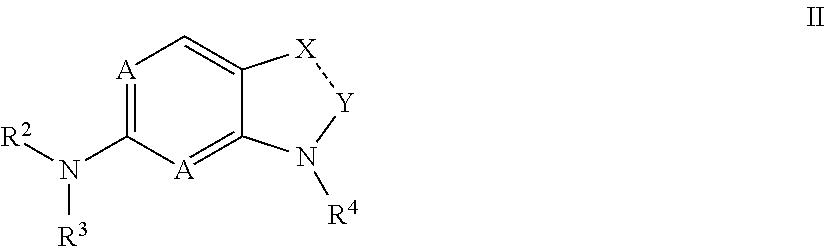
[A]1=C(N([R2])[R3])[A]=C2C(=C1)[X][Y]N2[R4]
